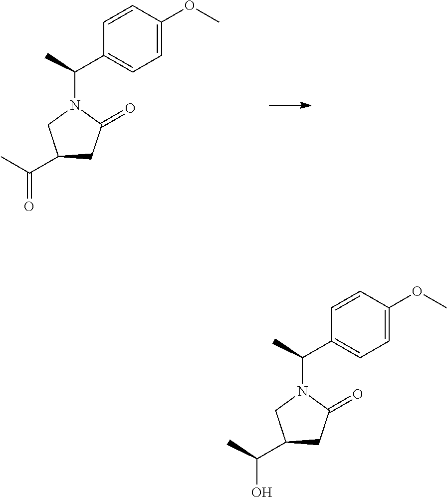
C1=CC(OC)=CC=C1C(N1CC(C(=O)C)CC1=O)C.C1=CC(OC)=CC=C1C(N1CC(C(C)O)CC1=O)C
